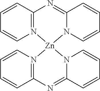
C12=N([Zn]3(N4C(=N1)C=CC=C4)N1=C(N=C4N3C=CC=C4)C=CC=C1)C=CC=C2
